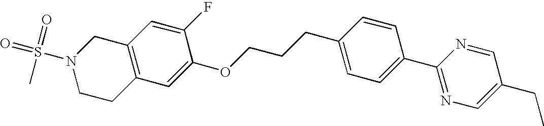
C1(OCCCC2=CC=C(C3=NC=C(CC)C=N3)C=C2)=CC2=C(C=C1F)CN(S(=O)(=O)C)CC2
